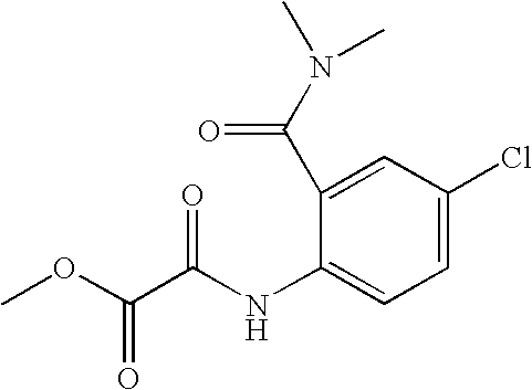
C1=C(Cl)C=C(C(=O)N(C)C)C(NC(C(=O)OC)=O)=C1
